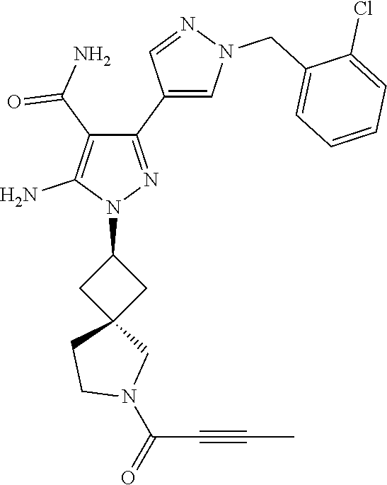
N1(C2CC3(C2)CN(C(C#CC)=O)CC3)N=C(C2=CN(CC3=CC=CC=C3Cl)N=C2)C(C(N)=O)=C1N
